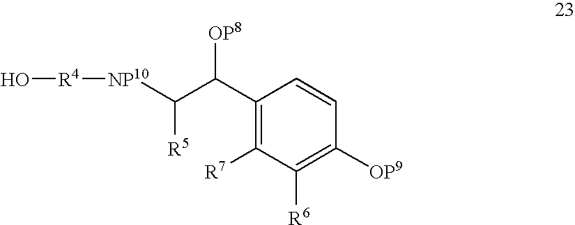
C1([R6])=C([OP9])C=CC(C(C([NP10][R4]O)[R5])[OP8])=C1[R7]
